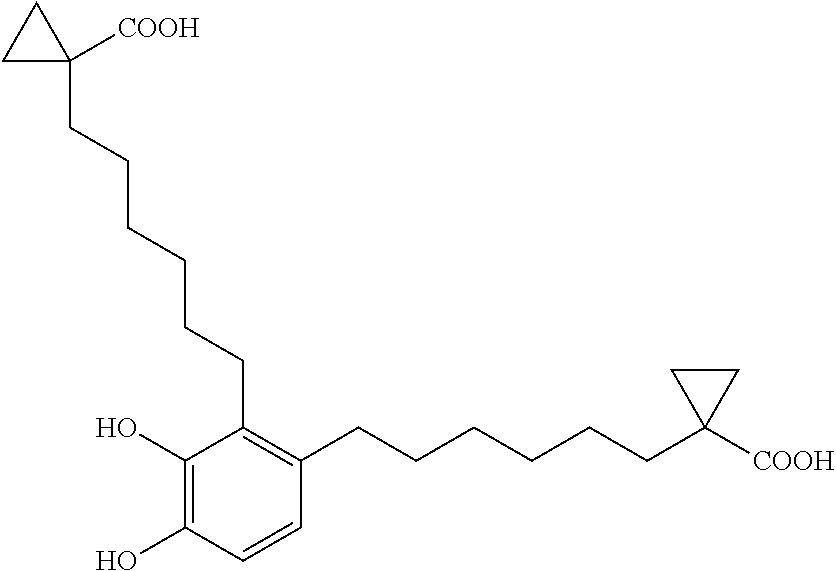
C1(O)=C(O)C=CC(CCCCCCC2([COOH])CC2)=C1CCCCCCC1([COOH])CC1
